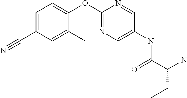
C1(C#N)=CC=C(OC2=NC=C(NC(C(N)CC)=O)C=N2)C(C)=C1
